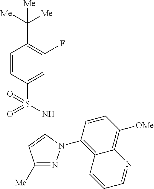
C1=CC(S(=O)(NC2=CC([Me])=NN2C2=C3C(=C([OMe])C=C2)N=CC=C3)=O)=CC(F)=C1C([Me])([Me])[Me]
